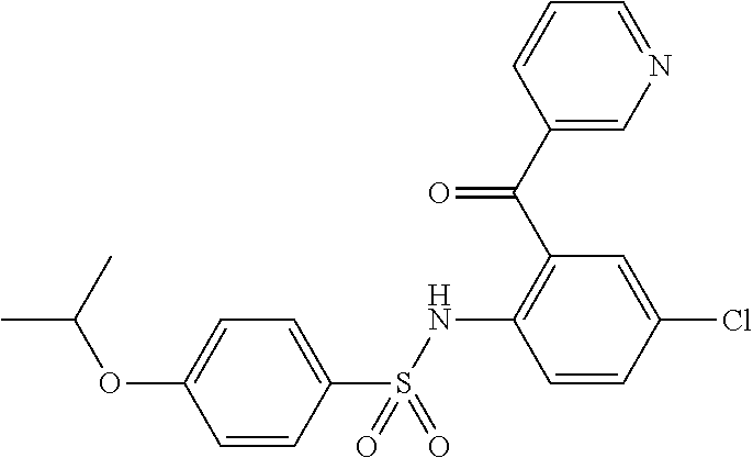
C1=CC(S(NC2=C(C(C3=CN=CC=C3)=O)C=C(Cl)C=C2)(=O)=O)=CC=C1OC(C)C
